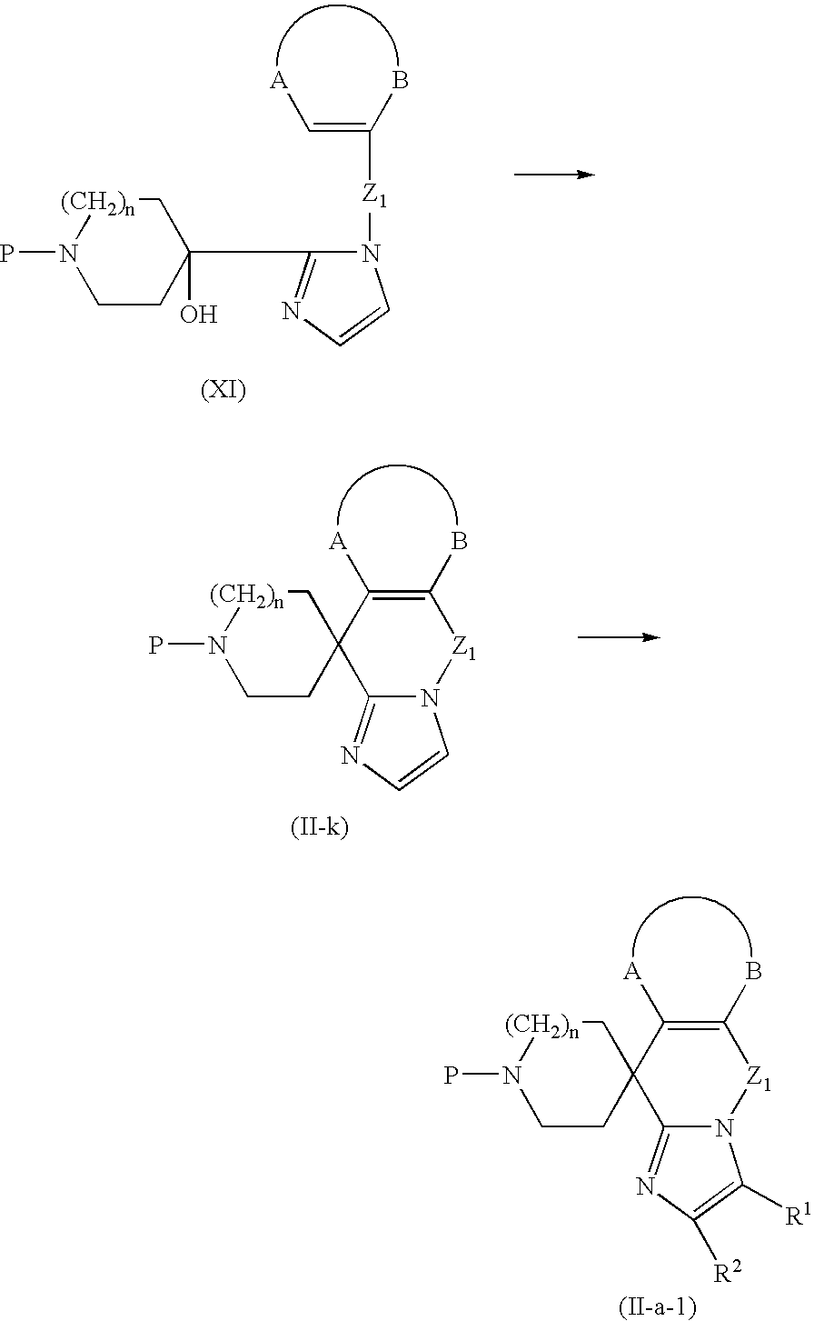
C1CC(C2=NC=CN2[Z1]C(=C[A])B)(O)C[(CH2)n]N1P.C1CC2(C[(CH2)n]N1P)C1=NC=CN1[Z1]C(B)=C2[A].C1CC2(C[(CH2)n]N1P)C1=NC([R2])=C([R1])N1[Z1]C(B)=C2[A]
